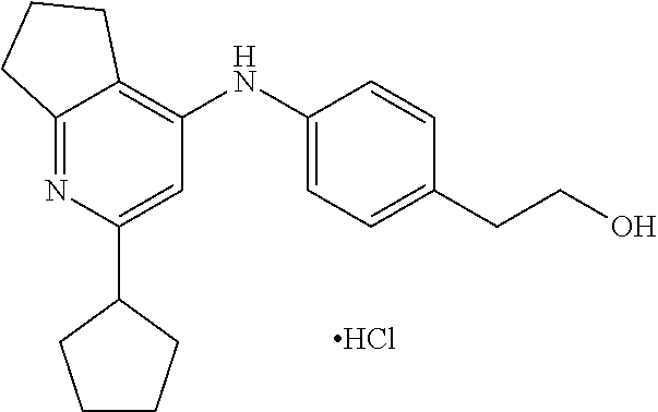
Cl.C12=NC(C3CCCC3)=CC(NC3=CC=C(CCO)C=C3)=C1CCC2
